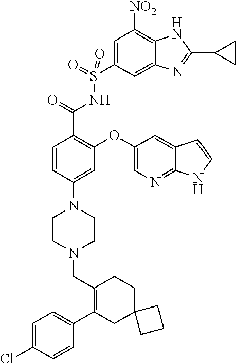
C1=C(Cl)C=CC(C2=C(CN3CCN(C4=CC(OC5=CN=C6C(=C5)C=CN6)=C(C(=O)NS(C5=CC([NO2])=C6C(=C5)N=C(C5CC5)N6)(=O)=O)C=C4)CC3)CCC3(C2)CCC3)=C1
